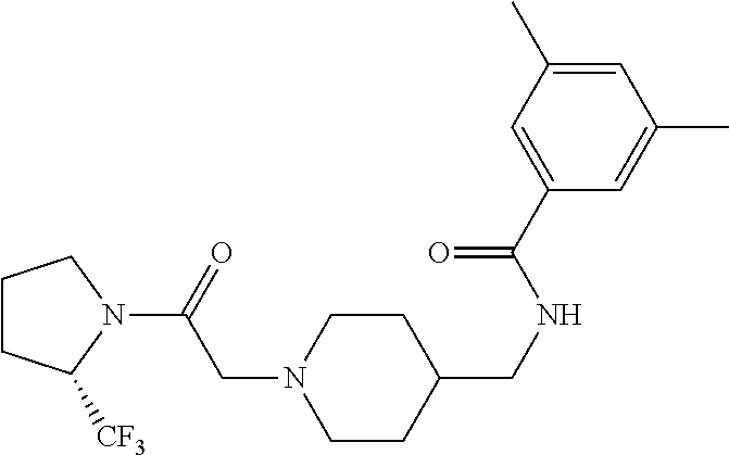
C1CC(CNC(C2=CC(C)=CC(C)=C2)=O)CCN1CC(N1CCCC1[CF3])=O
